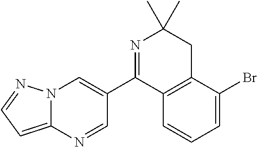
N12C(=CC=N1)N=CC(C1=NC(C)(C)CC3=C1C=CC=C3Br)=C2
